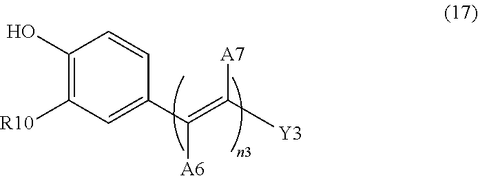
C1(C([A6])=C([A7])[Y3])=CC([R10])=C(O)C=C1
